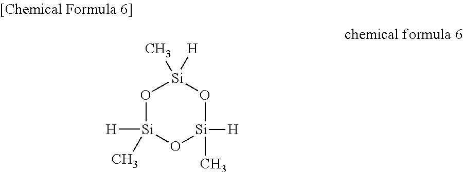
O1[Si]([H])(C)O[Si]([H])(C)O[Si]1(C)[H]
